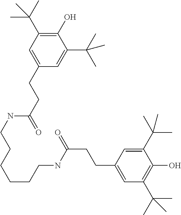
C(C1=CC(C(C)(C)C)=C(O)C(C(C)(C)C)=C1)CC(NCCCCCCNC(CCC1=CC(C(C)(C)C)=C(O)C(C(C)(C)C)=C1)=O)=O
